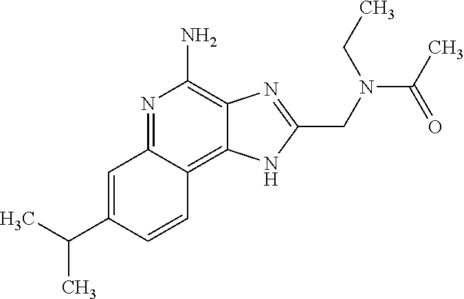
C1=C(C(C)C)C=CC2=C3C(=C(N)N=C12)N=C(CN(C(C)=O)CC)N3
